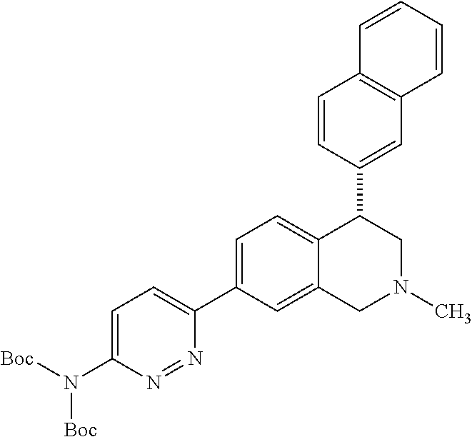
C1=CC(C2C3=CC=C(C4=CC=C(N([Boc])[Boc])N=N4)C=C3CN(C)C2)=CC2=C1C=CC=C2
